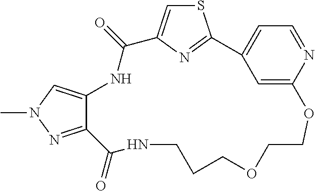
C12=NN(C)C=C1NC(=O)C1=CSC(=N1)C1=CC=NC(=C1)OCCOCCCNC2=O
